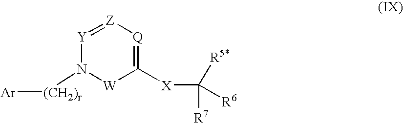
[Y]1=[Z][Q]=C([X]C([R7])([R5*])[R6])[W]N1[(CH2)r][Ar]
